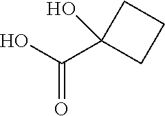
C1(C(O)=O)(O)CCC1
